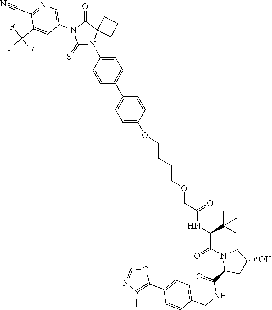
C1(=S)N(C2=CC=C(C3=CC=C(OCCCCOCC(NC(C(C)(C)C)C(N4C(C(=O)NCC5=CC=C(C6=C(C)N=CO6)C=C5)CC(O)C4)=O)=O)C=C3)C=C2)C2(C(=O)N1C1=CN=C(C#N)C(C(F)(F)F)=C1)CCC2
